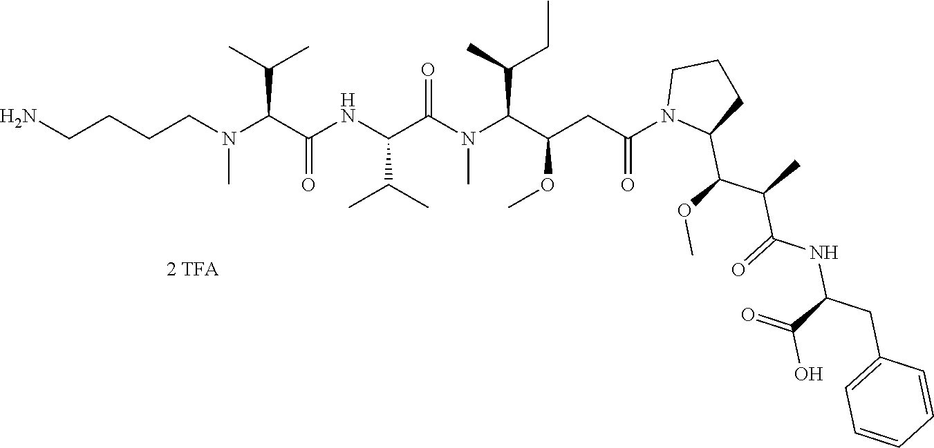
C(CN)CCN(C)C(C(=O)NC(C(C)C)C(N(C)C(C(OC)CC(=O)N1C(C(OC)C(C)C(=O)NC(C(=O)O)CC2=CC=CC=C2)CCC1)C(C)CC)=O)C(C)C
